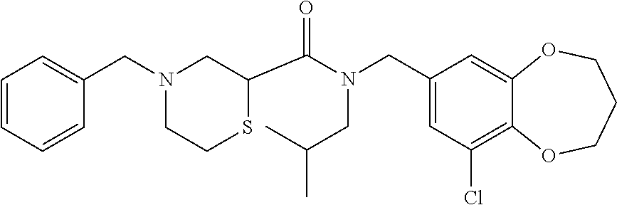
C1=CC=CC(CN2CCSC(C(N(CC(C)C)CC3=CC(Cl)=C4C(=C3)OCCCO4)=O)C2)=C1
